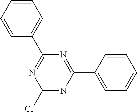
C1(Cl)=NC(C2=CC=CC=C2)=NC(C2=CC=CC=C2)=N1
